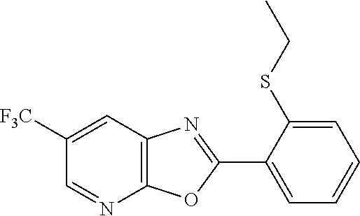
C12=C(C=C([F3C])C=N1)N=C(C1=CC=CC=C1SCC)O2
